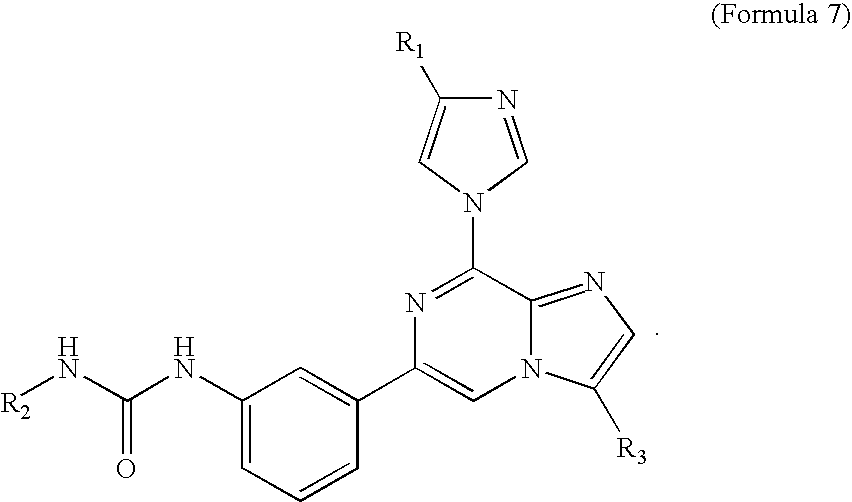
C1=CC(C2=CN3C(=NC=C3[R3])C(N3C=C([R1])N=C3)=N2)=CC(NC(N[R2])=O)=C1
